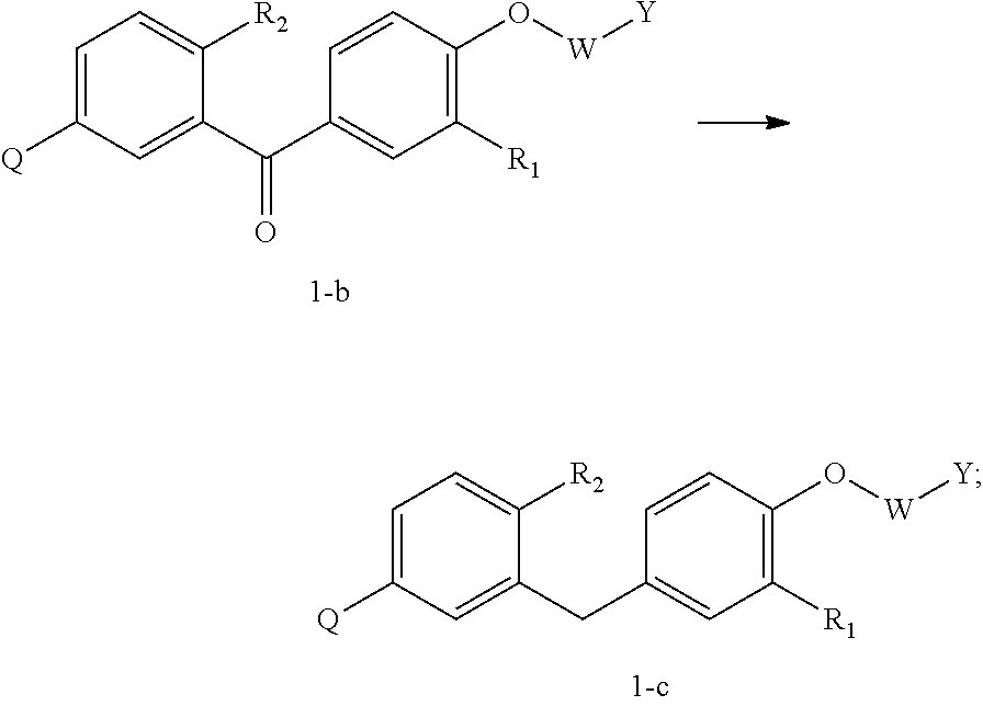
C1([Q])=CC=C([R2])C(CC2=CC([R1])=C(O[W][Y])C=C2)=C1.C1([Q])=CC=C([R2])C(C(C2=CC([R1])=C(O[W][Y])C=C2)=O)=C1
